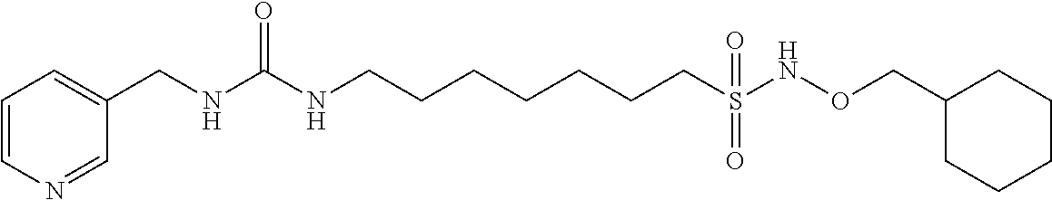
N1=CC(CNC(NCCCCCCCS(=O)(NOCC2CCCCC2)=O)=O)=CC=C1
